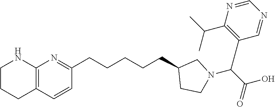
C12=C(C=CC(CCCCCC3CCN(C(C(=O)O)C4=C(C(C)C)N=CN=C4)C3)=N1)CCCN2
